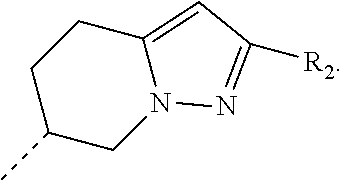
C1N2C(=CC([R2])=N2)CCC1C
